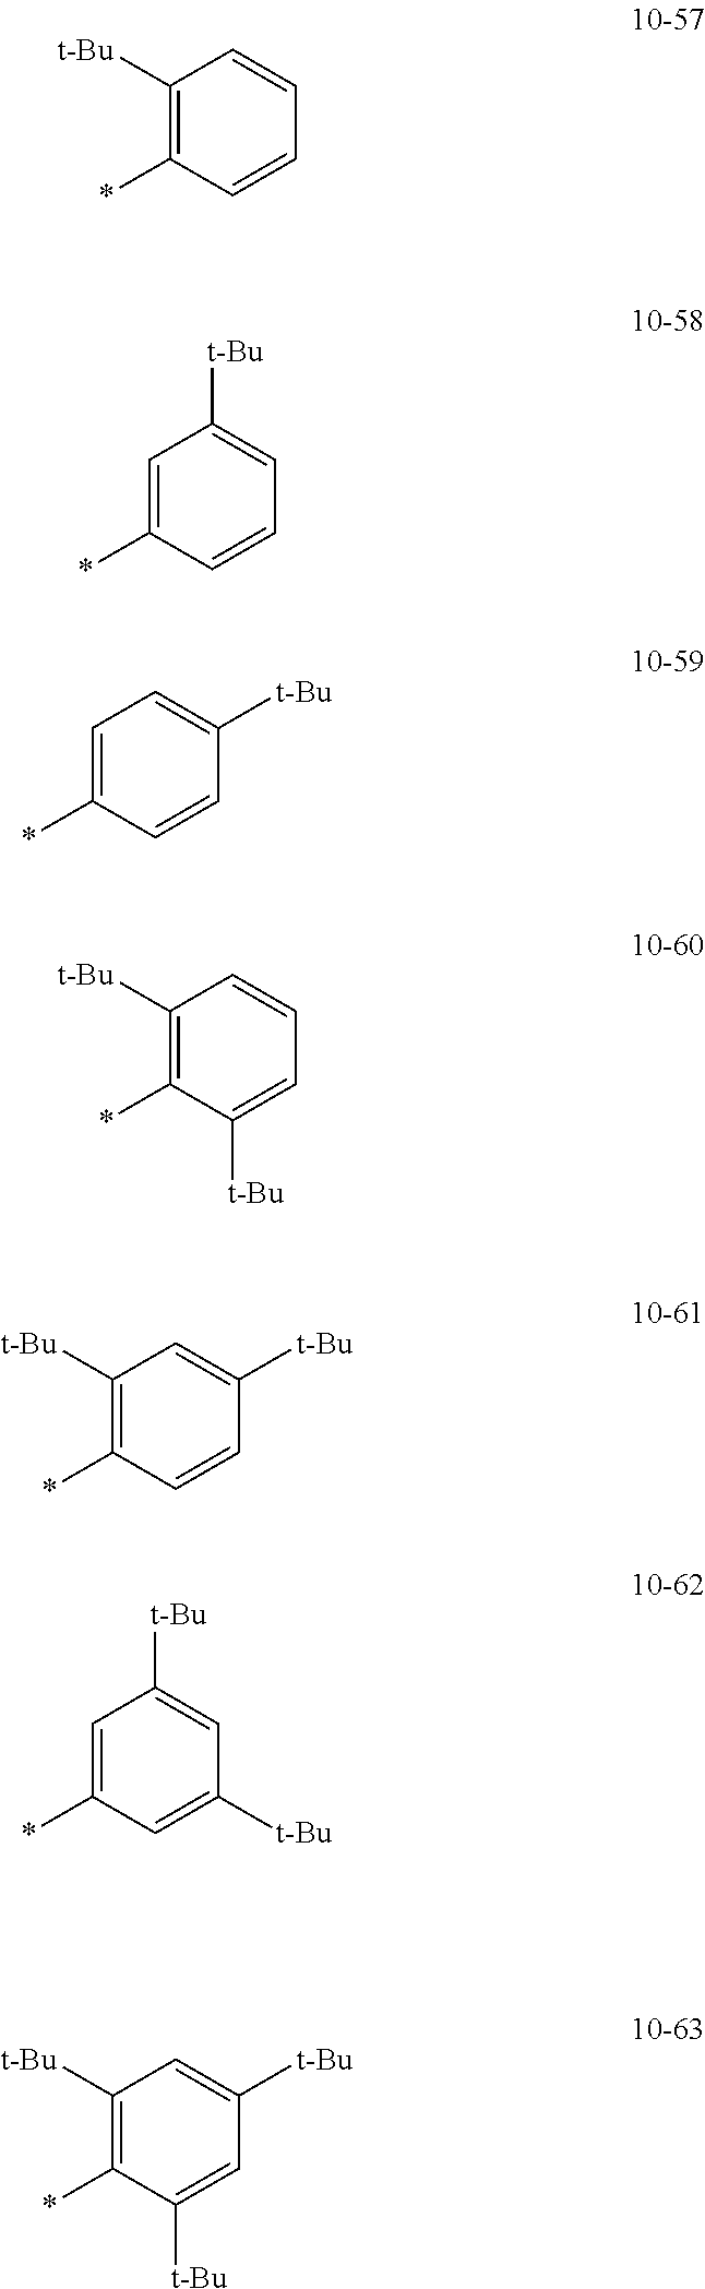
C1([t-Bu])=C(*)C=CC=C1.C1=C(*)C=CC=C1[t-Bu].C1=C(*)C=CC([t-Bu])=C1.C1([t-Bu])=C(*)C([t-Bu])=CC=C1.C1([t-Bu])=C(*)C=CC([t-Bu])=C1.C1=C(*)C=C([t-Bu])C=C1[t-Bu].C1([t-Bu])=C(*)C([t-Bu])=CC([t-Bu])=C1
